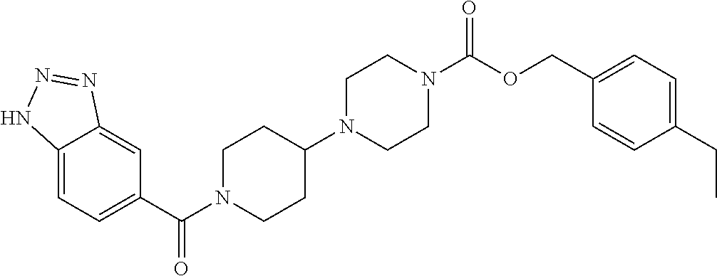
C12=CC=C(C(=O)N3CCC(N4CCN(C(=O)OCC5=CC=C(CC)C=C5)CC4)CC3)C=C1N=NN2
